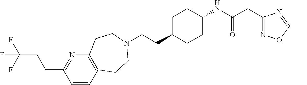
C1=CC2=C(N=C1CCC(F)(F)F)CCN(CCC1CCC(NC(CC3=NOC(C)=N3)=O)CC1)CC2
